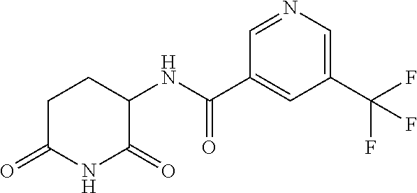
C1C(=O)NC(=O)C(NC(C2=CC(C(F)(F)F)=CN=C2)=O)C1
